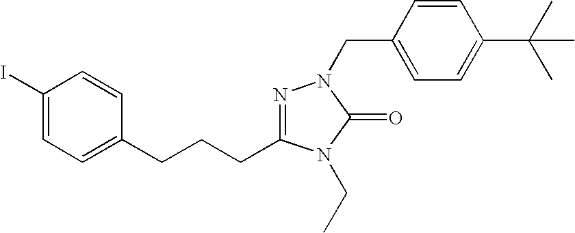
C1(I)=CC=C(CCCC2=NN(CC3=CC=C(C(C)(C)C)C=C3)C(=O)N2CC)C=C1
